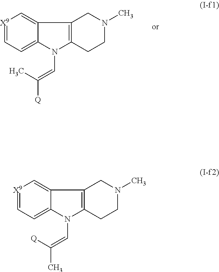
[X9]1=CC=C2C(=C1)C1=C(N2C=C(C)[Q])CCN(C)C1.[X9]1=CC=C2C(=C1)C1=C(N2C=C([Q])C)CCN(C)C1
